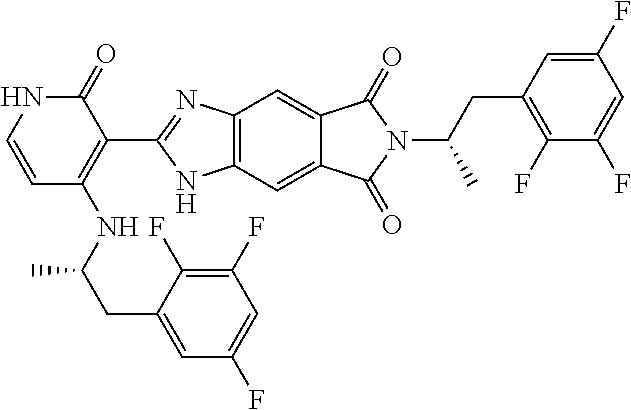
C1=CNC(=O)C(C2=NC3=C(N2)C=C2C(=C3)C(=O)N(C(C)CC3=C(F)C(F)=CC(F)=C3)C2=O)=C1NC(CC1=CC(F)=CC(F)=C1F)C
